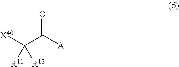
C(C([A])=O)([X40])([R11])[R12]
